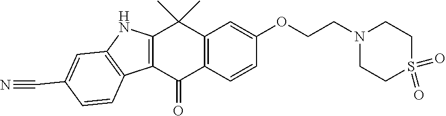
C12=C(C=CC(OCCN3CCS(=O)(=O)CC3)=C1)C(=O)C1=C(C2(C)C)NC2=C1C=CC(C#N)=C2
